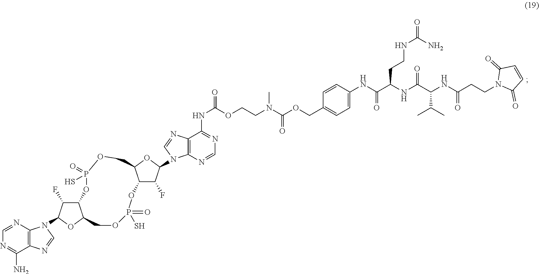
C12=C(N=CN=C1N)N(C1C(F)C3C(O1)COP(=O)(S)OC1C(F)C(N4C5=C(C(NC(OCCN(C(=O)OCC6=CC=C(NC(=O)C(NC(=O)C(C(C)C)NC(=O)CCN7C(=O)C=CC7=O)CCNC(N)=O)C=C6)C)=O)=NC=N5)N=C4)OC1COP(=O)(S)O3)C=N2
